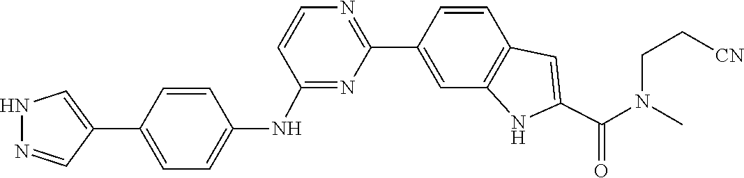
C1=CC2=C(C=C1C1=NC=CC(NC3=CC=C(C4=CNN=C4)C=C3)=N1)NC(C(N(C)CC[CN])=O)=C2
